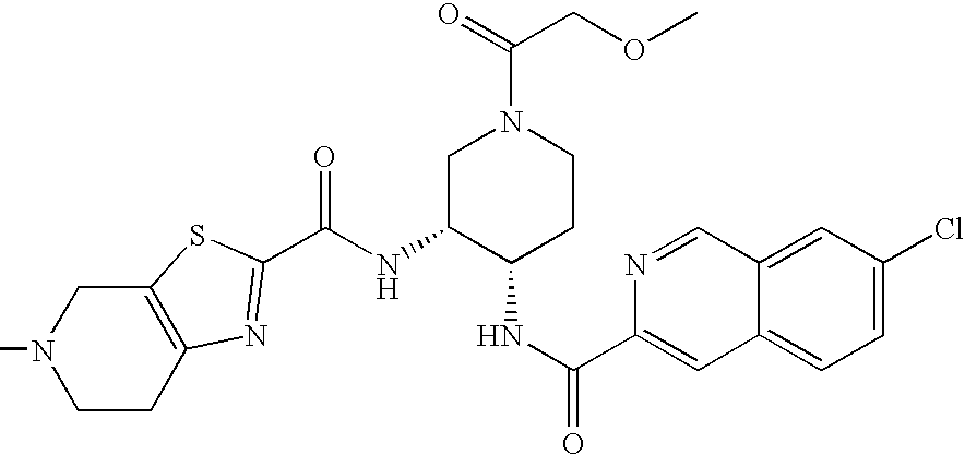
C(NC1C(NC(=O)C2=CC3=CC=C(Cl)C=C3C=N2)CCN(C(=O)COC)C1)(=O)C1=NC2=C(S1)CN(C)CC2
